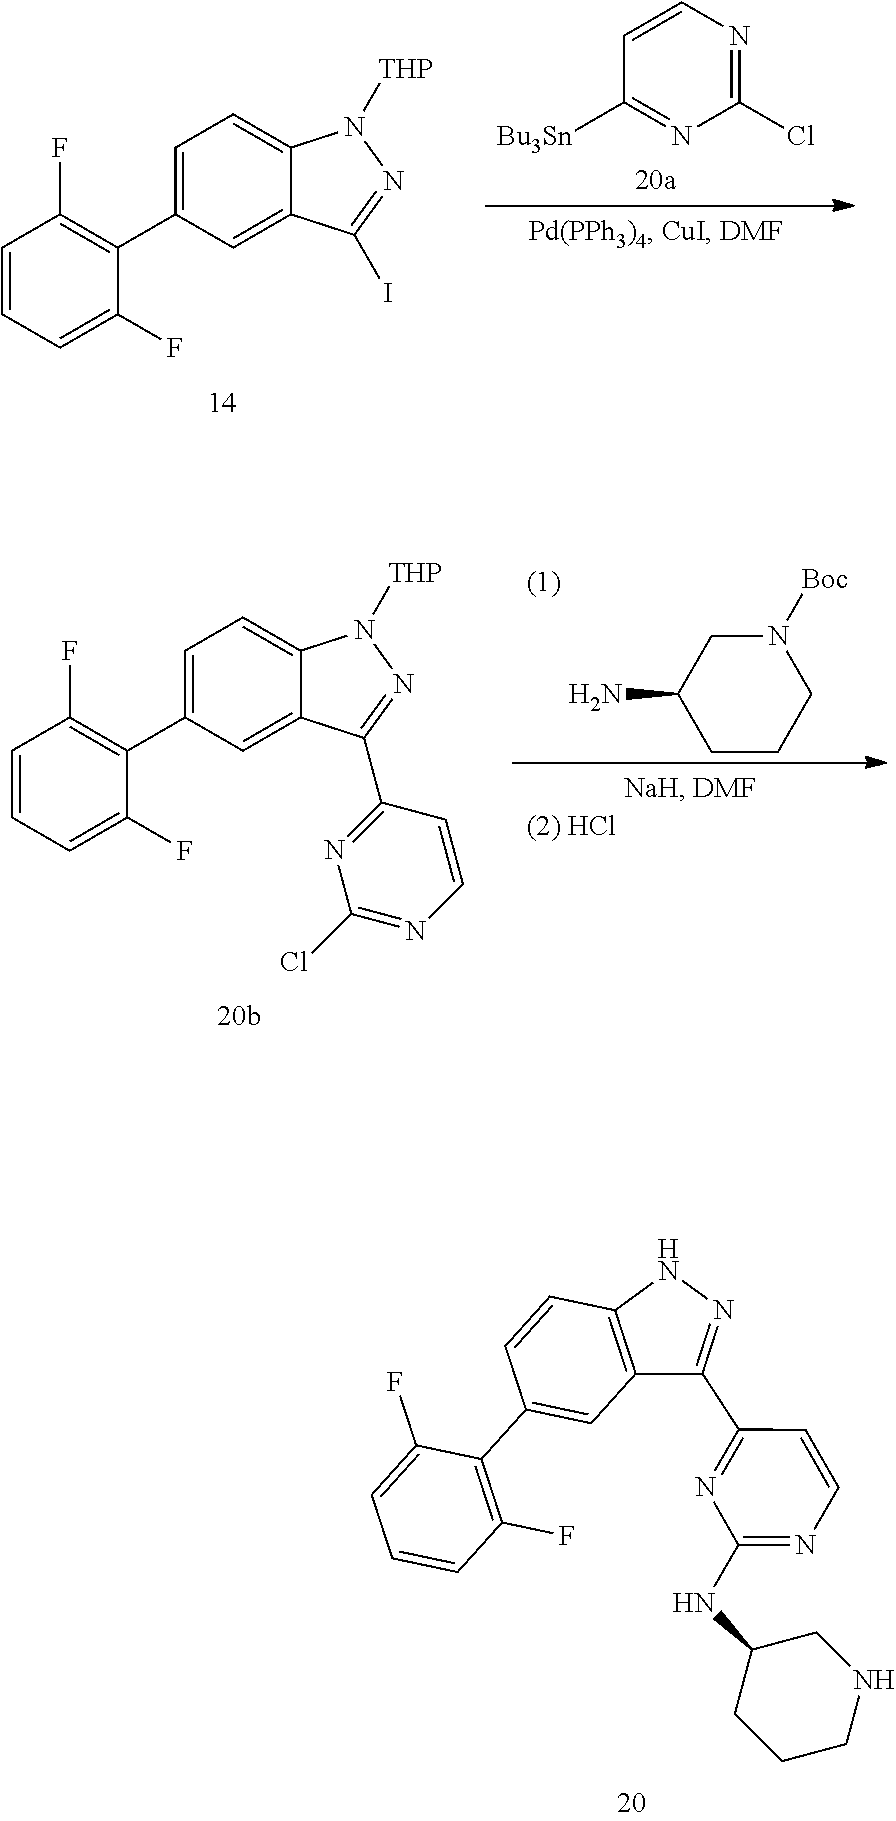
C1=CC=C(F)C(C2=CC=C3C(=C2)C(I)=NN3[THP])=C1F.C1=CC([Bu3Sn])=NC(Cl)=N1.C1=CC=C(F)C(C2=CC=C3C(=C2)C(C2=NC(Cl)=NC=C2)=NN3[THP])=C1F.N1([Boc])CC(N)CCC1.C1=C(F)C(C2=CC3=C(C=C2)NN=C3C2=NC(NC3CCCNC3)=NC=C2)=C(F)C=C1
